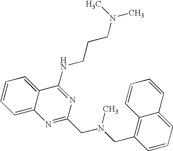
C12=CC=CC=C1C(NCCCN(C)C)=NC(CN(CC1=C3C(=CC=C1)C=CC=C3)C)=N2
